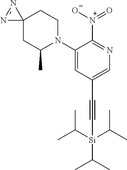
C1(N2C(C)CC3(CC2)N=N3)=CC(C#C[Si](C(C)C)(C(C)C)C(C)C)=CN=C1[N+]([O-])=O
